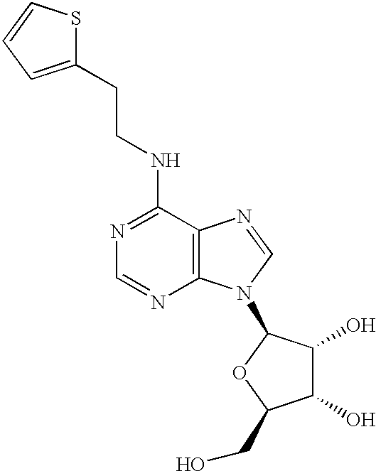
C1(NCCC2=CC=CS2)=NC=NC2=C1N=CN2C1C(O)C(O)C(CO)O1
